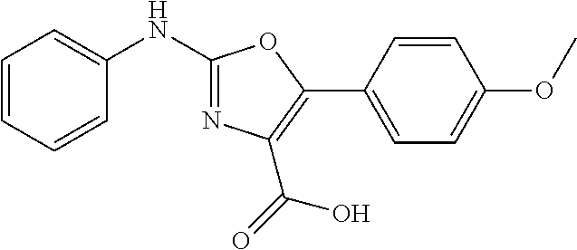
C1=CC=CC(NC2=NC(C(=O)O)=C(C3=CC=C(OC)C=C3)O2)=C1
